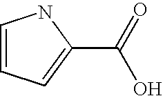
C1=CC=C(C(=O)O)N1
